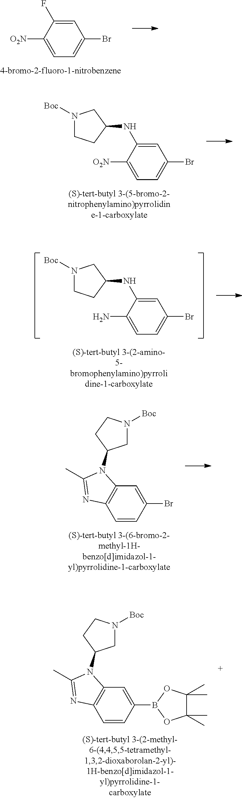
C1=C(F)C([O2N])=CC=C1Br.C1=C(NC2CN([Boc])CC2)C(N)=CC=C1Br.BrC1=CC2=C(C=C1)N=C(C)N2C1CN([Boc])CC1.B1(C2=CC3=C(C=C2)N=C(C)N3C2CN([Boc])CC2)OC(C)(C)C(C)(C)O1.C1=C(NC2CN([Boc])CC2)C([O2N])=CC=C1Br
